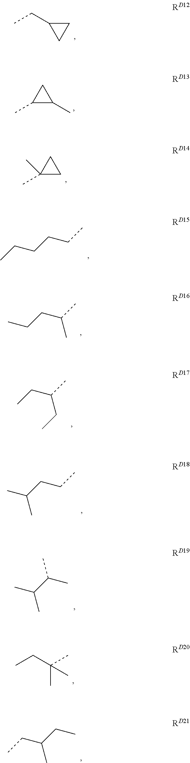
C1C(CC)C1.C1(C)C(C)C1.C1(C)(C)CC1.CCCCCC.CCCC(C)C.CCC(C)CC.CC(CCC)C.CC(C(C)C)C.CCC(C)(C)C.CCC(CC)C
